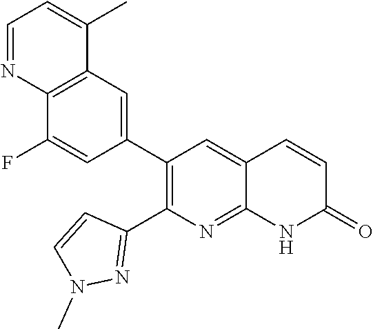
C12=C(C=C(C3=C(C4=NN(C)C=C4)N=C4C(=C3)C=CC(=O)N4)C=C1F)C(C)=CC=N2
